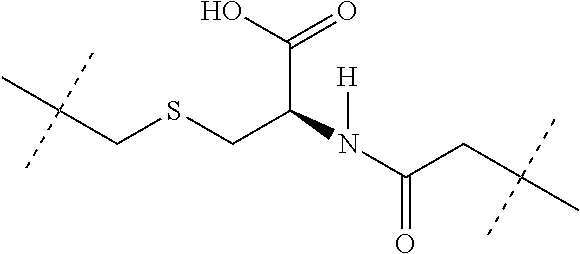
C(CSCC(N([H])C(CC(C)(C)C)=O)C(O)=O)(C)(C)C
